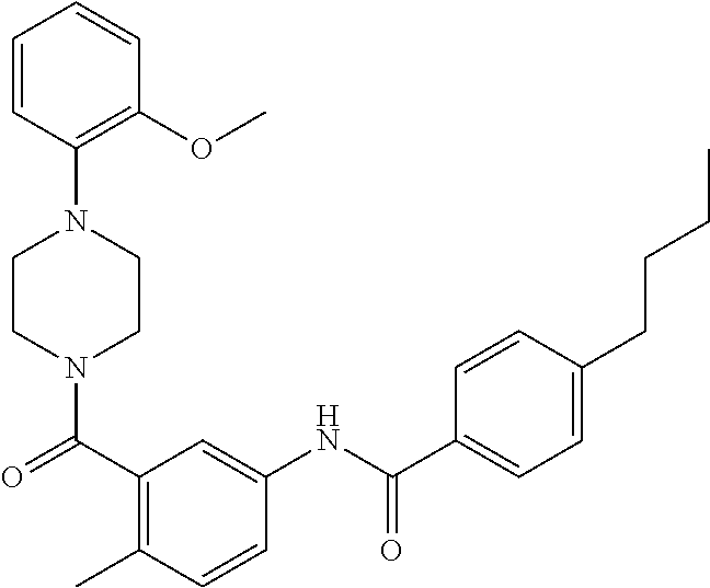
C1=CC(N2CCN(C(C3=C(C)C=CC(NC(C4=CC=C(CCCC)C=C4)=O)=C3)=O)CC2)=C(OC)C=C1
